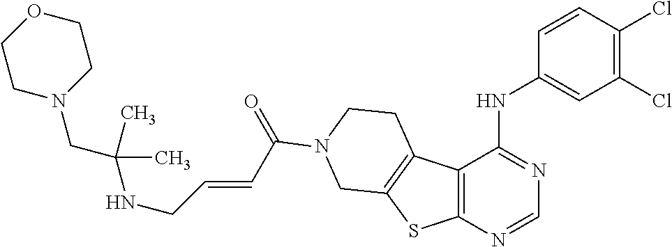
C12=C(N=CN=C1NC1=CC(Cl)=C(Cl)C=C1)SC1=C2CCN(C(=O)C=CCNC(C)(C)CN2CCOCC2)C1
